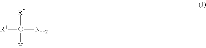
[R1]C([H])(N)[R2]
